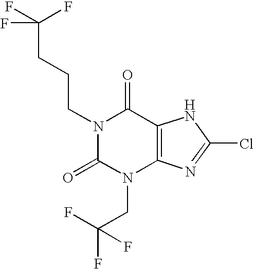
N1(CCCC(F)(F)F)C(=O)N(CC(F)(F)F)C2=C(C1=O)NC(Cl)=N2
